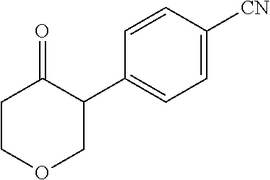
C1=CC(C2C(=O)CCOC2)=CC=C1[CN]
